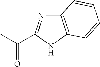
C12=C(NC(C(=O)C)=N1)C=CC=C2
